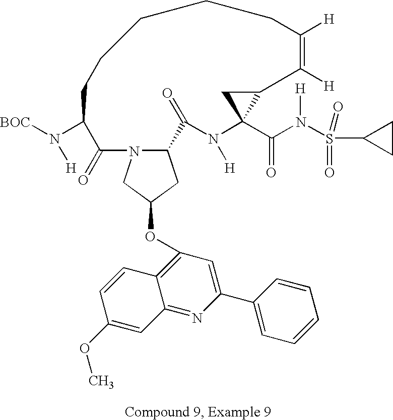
C12CC(OC3=C4C(=NC(C5=CC=CC=C5)=C3)C=C(OC)C=C4)CN1C(=O)C(N([BOC])[H])CCCCCC([H])=C([H])C1C(C(N(S(C3CC3)(=O)=O)[H])=O)(N([H])C2=O)C1
